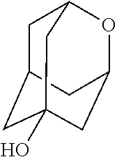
C1C2CC3OC1CC(O)(C3)C2
